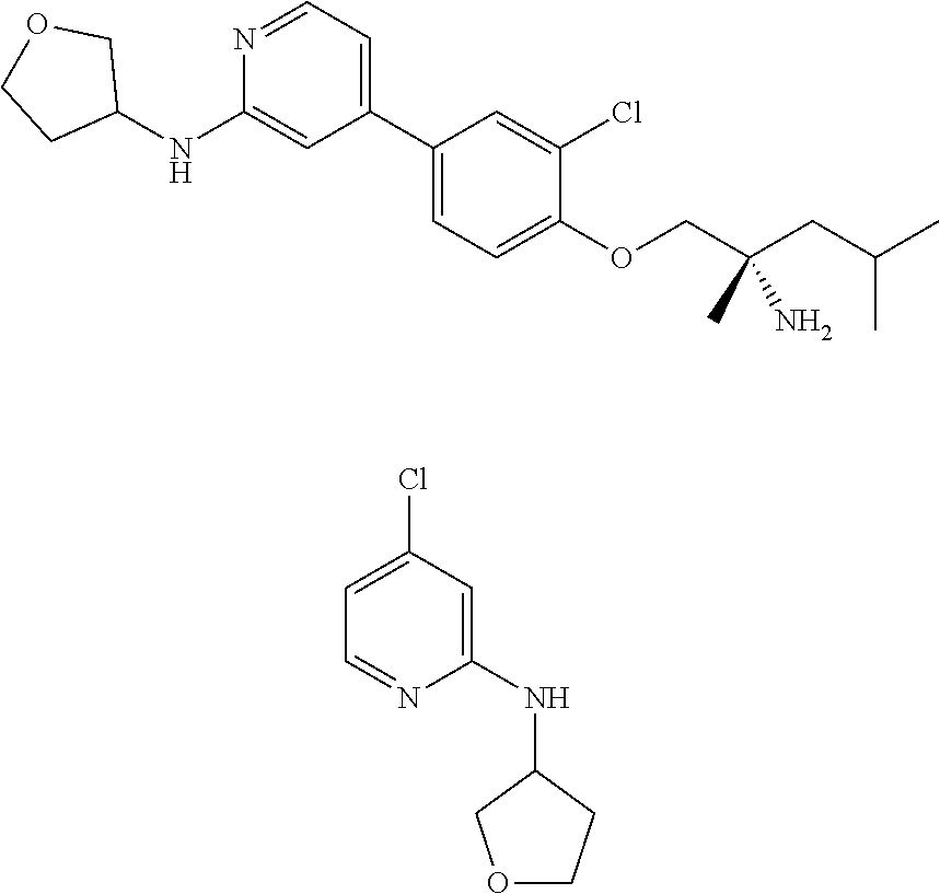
C1(C2=CC=NC(NC3COCC3)=C2)=CC=C(OCC(CC(C)C)(N)C)C(Cl)=C1.C1=NC(NC2COCC2)=CC(Cl)=C1
